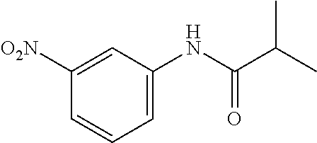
C1=CC=C(NC(C(C)C)=O)C=C1[O2N]
